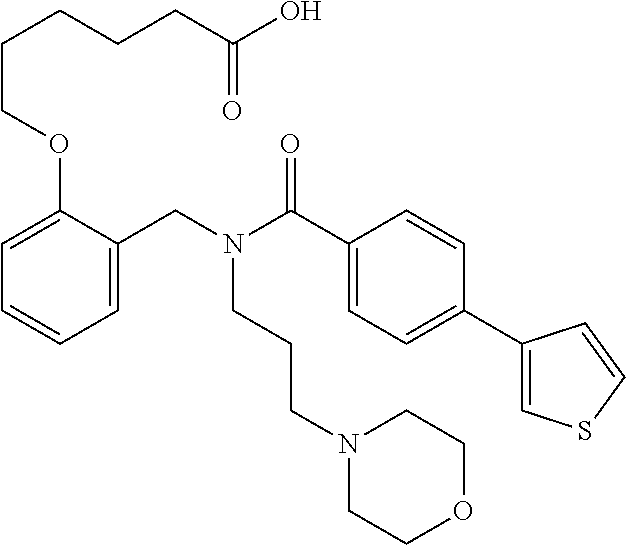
C1=C(CN(C(C2=CC=C(C3=CSC=C3)C=C2)=O)CCCN2CCOCC2)C(OCCCCCC(O)=O)=CC=C1
